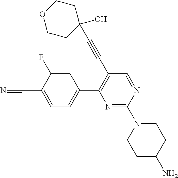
C1(C#CC2(O)CCOCC2)=C(C2=CC=C(C#N)C(F)=C2)N=C(N2CCC(N)CC2)N=C1
